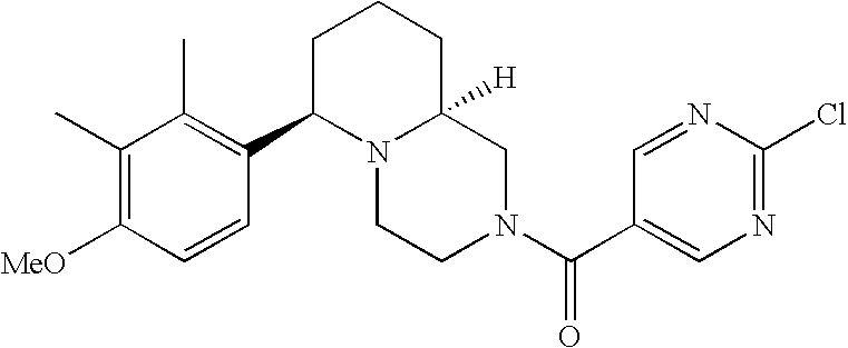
[MeO]C1=C(C)C(C)=C(C2N3C([H])(CN(C(=O)C4=CN=C(Cl)N=C4)CC3)CCC2)C=C1
